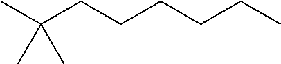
CC(CCCCCC)(C)C
